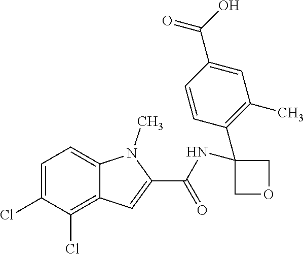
C1=C(Cl)C(Cl)=C2C(=C1)N(C)C(C(NC1(C3=C(C)C=C(C(=O)O)C=C3)COC1)=O)=C2
